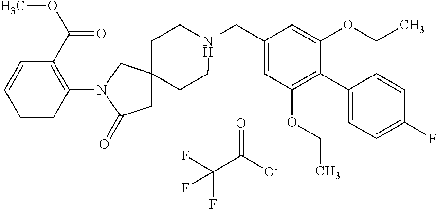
FC(C([O-])=O)(F)F.C1C[N+H](CC2=CC(OCC)=C(C3=CC=C(F)C=C3)C(OCC)=C2)CCC12CC(=O)N(C1=C(C(OC)=O)C=CC=C1)C2
